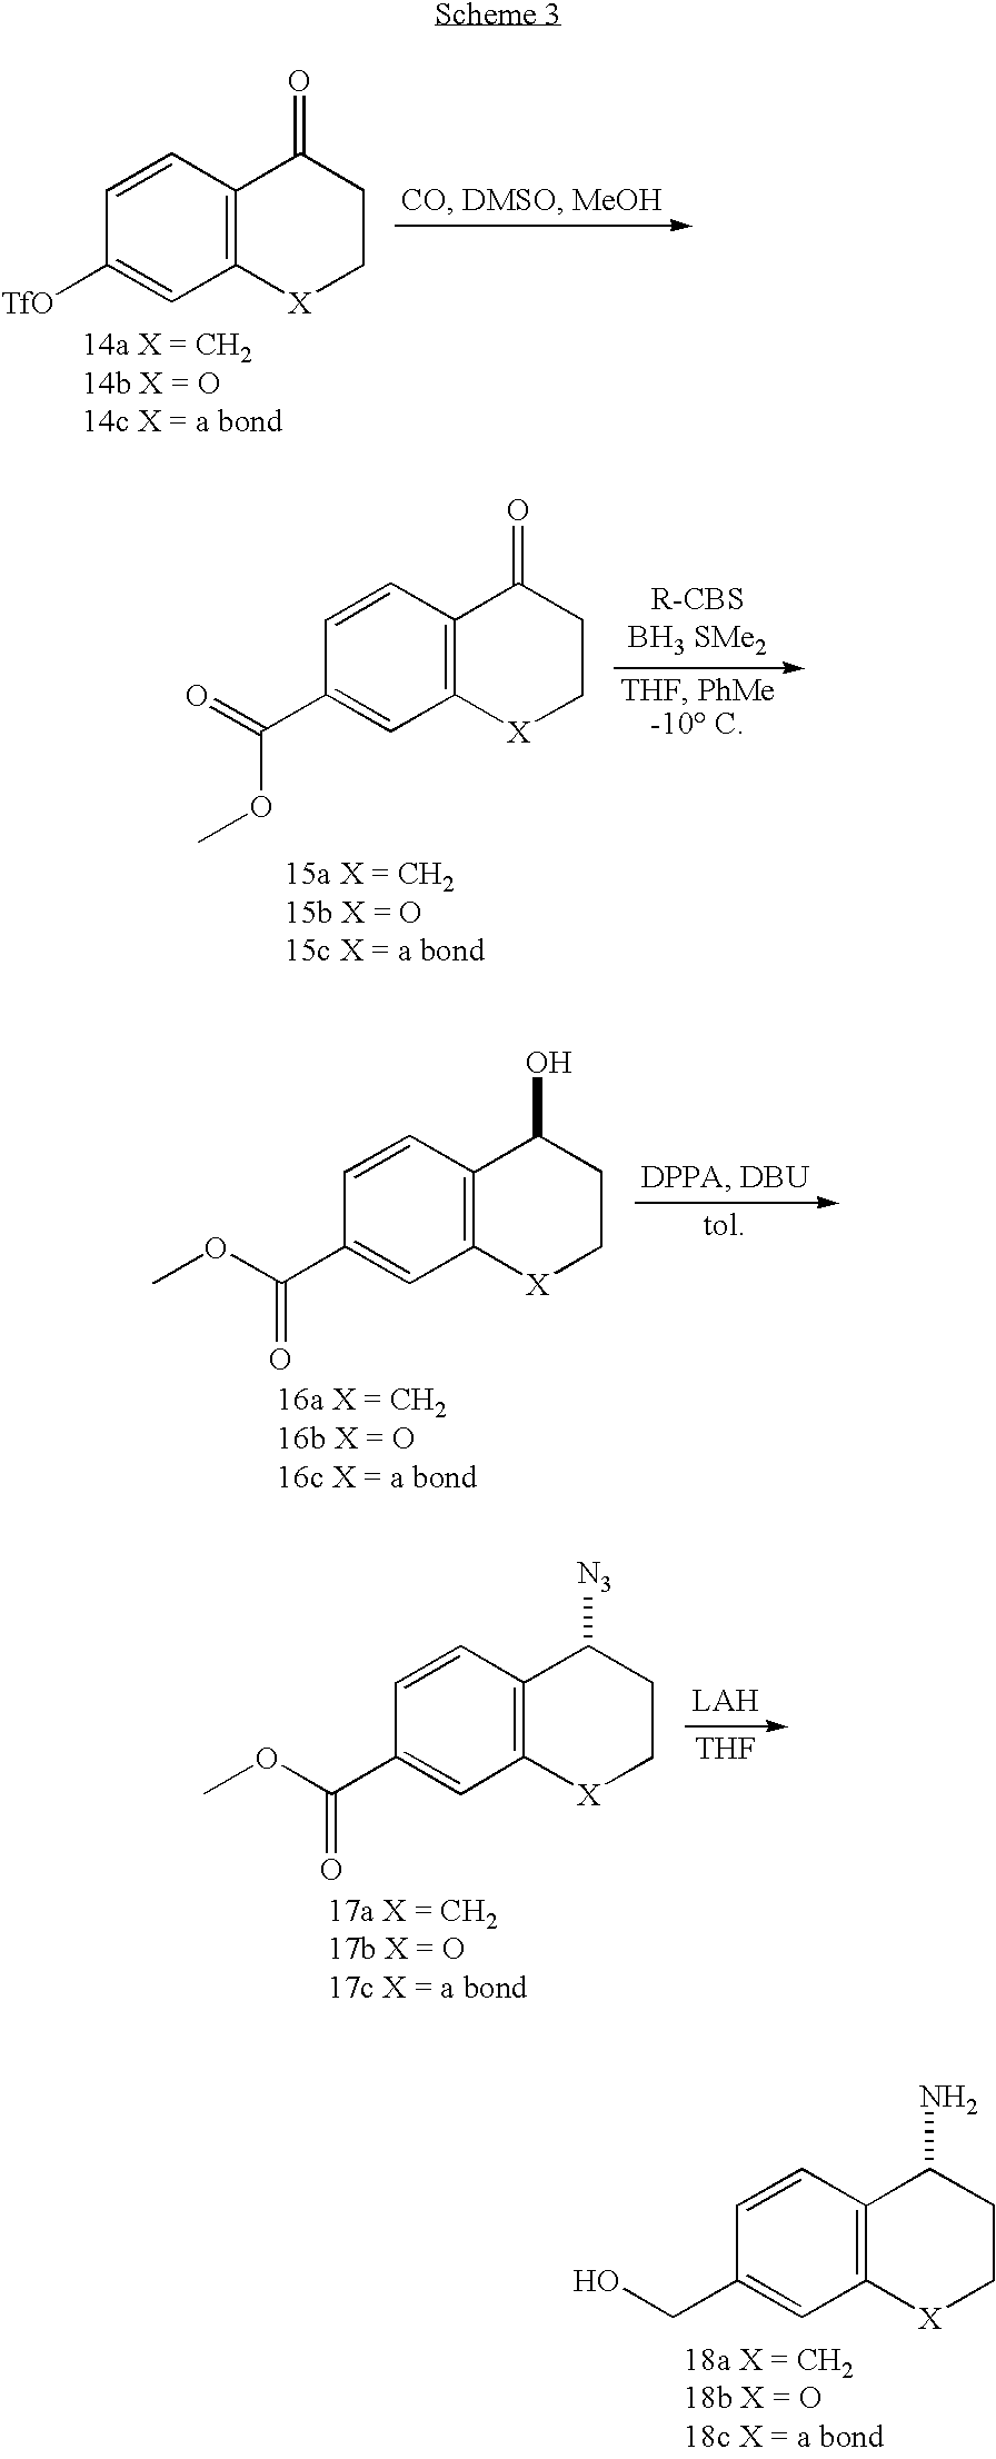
C1=CC([TfO])=CC2=C1C(=O)CC[X]2.C1=CC(C(=O)OC)=CC2=C1C(=O)CC[X]2.C1=CC(C(OC)=O)=CC2=C1C(O)CC[X]2.[THF].C1=CC(C(OC)=O)=CC2=C1C([N3])CC[X]2.C1=CC(CO)=CC2=C1C(N)CC[X]2
